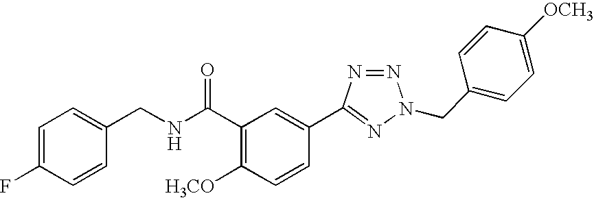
O=C(C1=C([H3CO])C=CC(C2=NN(CC3=CC=C([OCH3])C=C3)N=N2)=C1)NCC1=CC=C(F)C=C1
